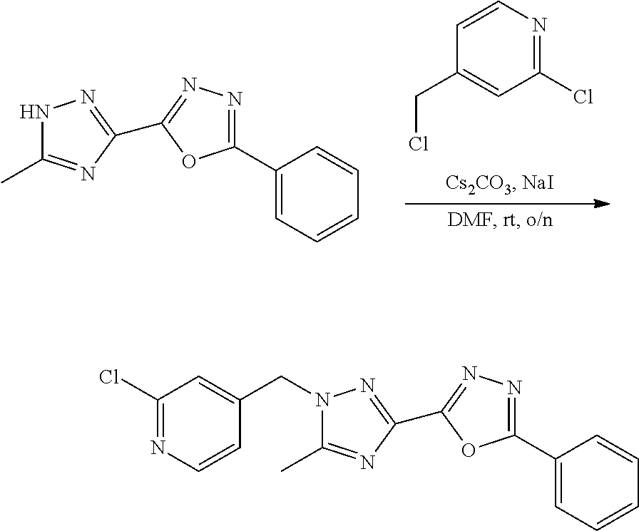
C1=CC(CCl)=CC(Cl)=N1.C1(C2=NN=C(C3=NNC(C)=N3)O2)=CC=CC=C1.C1(C2=NN=C(C3=NN(CC4=CC(Cl)=NC=C4)C(C)=N3)O2)=CC=CC=C1
